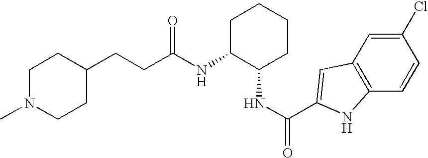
C(C(NC1C(NC(=O)C2=CC3=C(C=CC(Cl)=C3)N2)CCCC1)=O)CC1CCN(C)CC1
